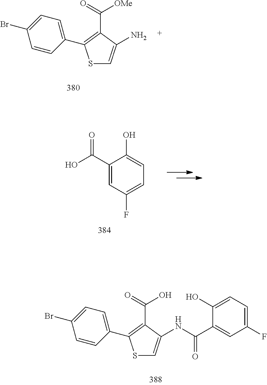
S1C=C(N)C(C(=O)[OMe])=C1C1=CC=C(Br)C=C1.C1(C(O)=O)=CC(F)=CC=C1O.S1C=C(NC(C2=CC(F)=CC=C2O)=O)C(C(=O)O)=C1C1=CC=C(Br)C=C1
